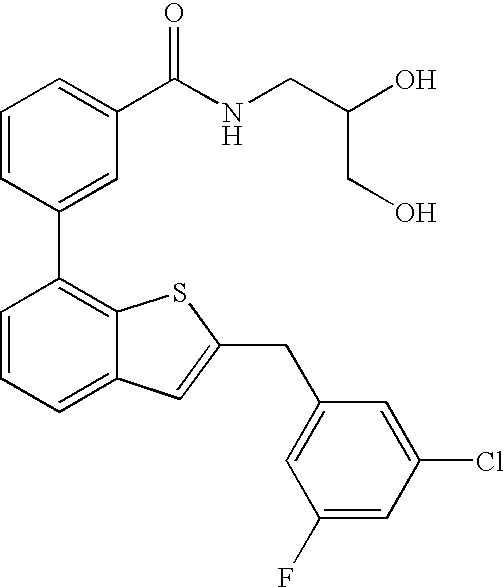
C1=CC=C(C(NCC(O)CO)=O)C=C1C1=C2C(=CC=C1)C=C(CC1=CC(F)=CC(Cl)=C1)S2
